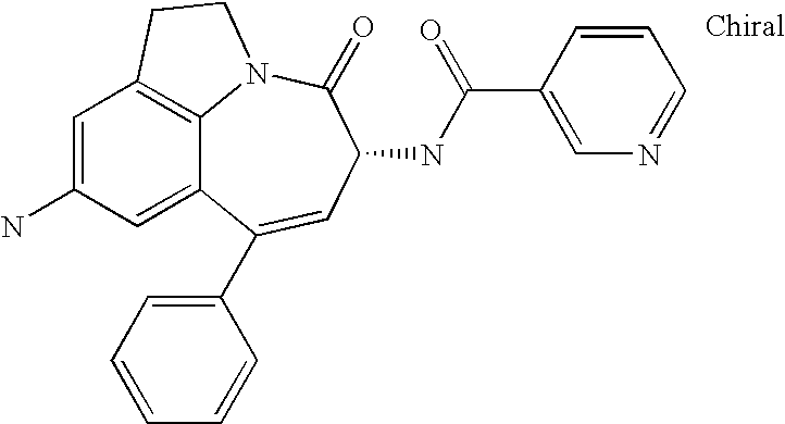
C1=C(N)C=C2C3=C1CCN3C(=O)C(NC(C1=CN=CC=C1)=O)C=C2C1=CC=CC=C1
